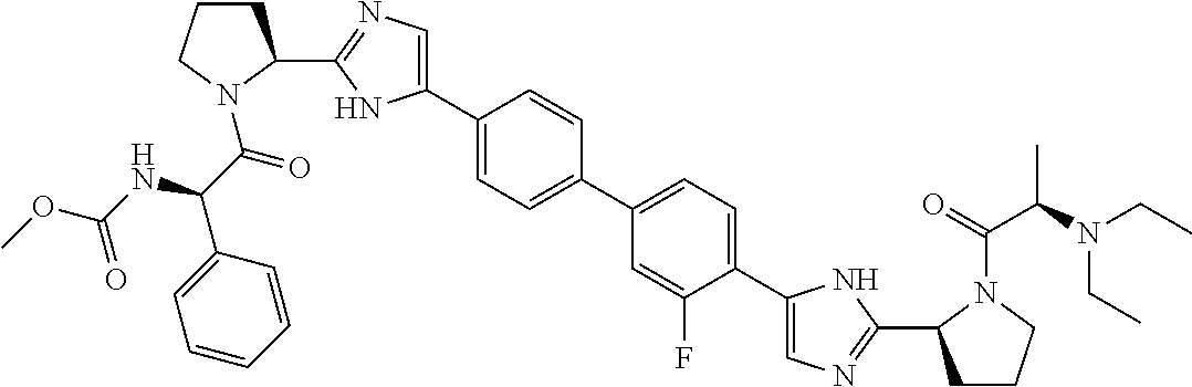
C1(C2CCCN2C(=O)C(NC(OC)=O)C2=CC=CC=C2)=NC=C(C2=CC=C(C3=CC=C(C4=CN=C(C5CCCN5C(C(C)N(CC)CC)=O)N4)C(F)=C3)C=C2)N1
